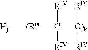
[Hj][(R''']C([C)k]([RIV])[RIV])([RIV])[RIV]
